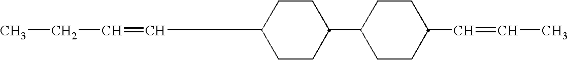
C1C(C2CCC(C=CCC)CC2)CCC(C=CC)C1
